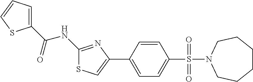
C1(NC(C2=CC=CS2)=O)=NC(C2=CC=C(S(=O)(=O)N3CCCCCC3)C=C2)=CS1
